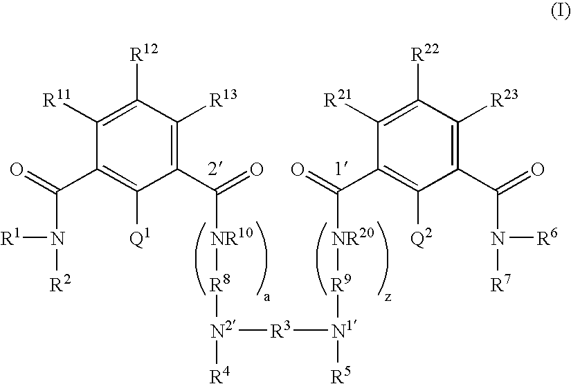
C1(C([NR10][R8][N2]([R4])[R3][N1]([R5])[R9][NR20]C(=O)C2=C([Q2])C(C(=O)N([R7])[R6])=C([R23])C([R22])=C2[R21])=O)=C([R13])C([R12])=C([R11])C(C(N([R2])[R1])=O)=C1[Q1]
